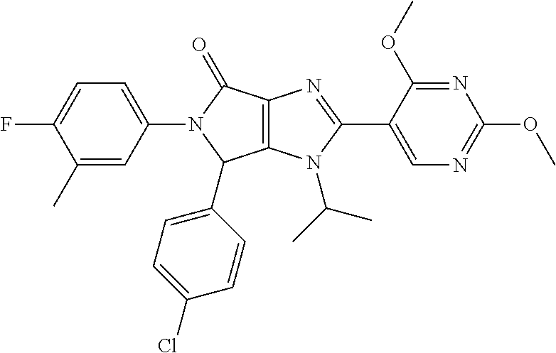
C12=C(C(=O)N(C3=CC=C(F)C(C)=C3)C1C1=CC=C(Cl)C=C1)N=C(C1=CN=C(OC)N=C1OC)N2C(C)C
